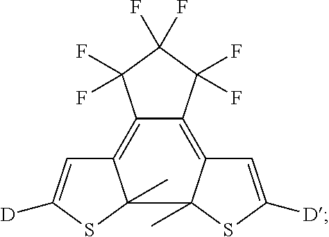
C12=C3C=C([D])SC3(C)C3(C)C(=C1C(F)(F)C(F)(F)C2(F)F)C=C([D])S3
